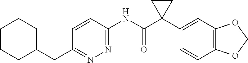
C1CCC(CC2=NN=C(NC(C3(C4=CC5=C(C=C4)OCO5)CC3)=O)C=C2)CC1
